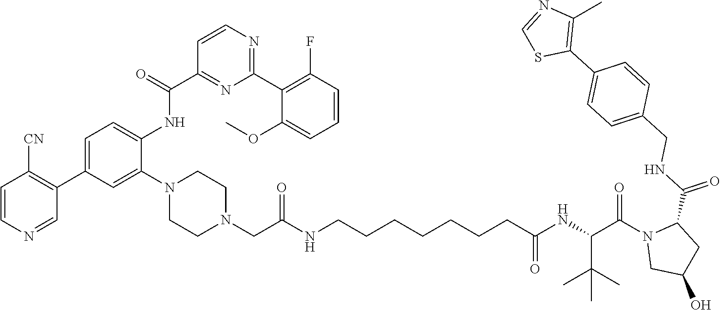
C(C(NC(=O)CCCCCCCNC(CN1CCN(C2=CC(C3=C([CN])C=CN=C3)=CC=C2NC(C2=NC(C3=C(F)C=CC=C3OC)=NC=C2)=O)CC1)=O)C(C)(C)C)(N1CC(O)CC1C(NCC1=CC=C(C2=C(C)N=CS2)C=C1)=O)=O
